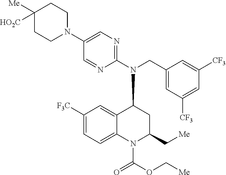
C1([F3C])=CC=C2C(=C1)C(N(C1=NC=C(N3CCC([Me])([HO2C])CC3)C=N1)CC1=CC([CF3])=CC([CF3])=C1)CC(C[Me])N2C(OC[Me])=O
